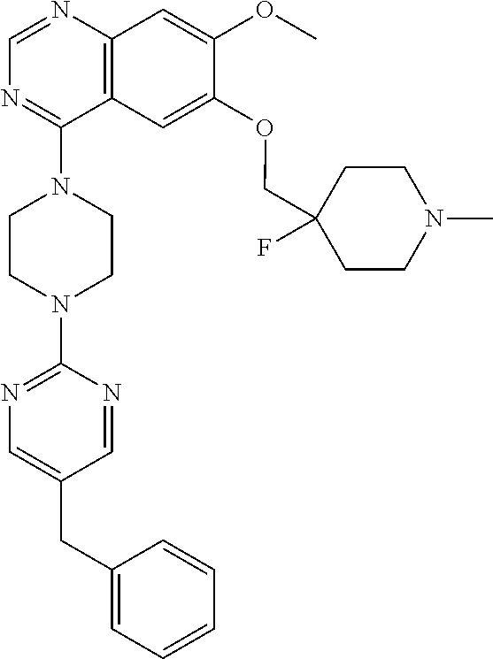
C12=C(N=CN=C1N1CCN(C3=NC=C(CC4=CC=CC=C4)C=N3)CC1)C=C(OC)C(OCC1(F)CCN(C)CC1)=C2
